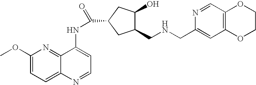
C1(OC)=CC=C2C(=N1)C(NC(=O)C1CC(O)C(CNCC3=CC4=C(C=N3)OCCO4)C1)=CC=N2
